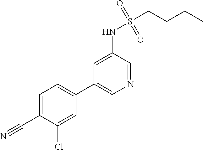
C1=C(C#N)C(Cl)=CC(C2=CN=CC(NS(CCCC)(=O)=O)=C2)=C1
